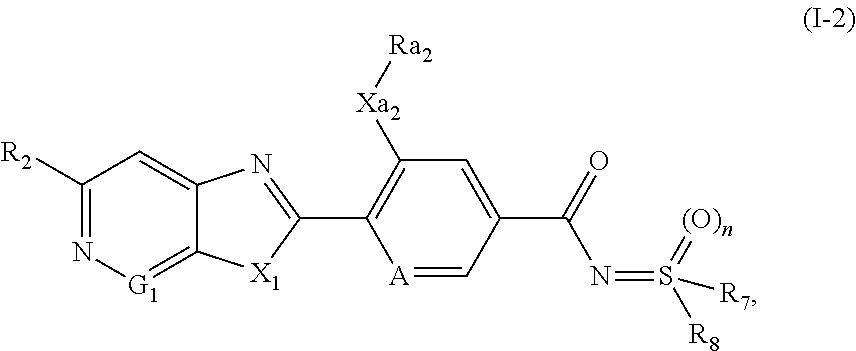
[A]1=CC(C(=O)N=S([R8])(=[(O)n])[R7])=CC([Xa2][Ra2])=C1C1=NC2=CC([R2])=N[G1]=C2[X1]1
